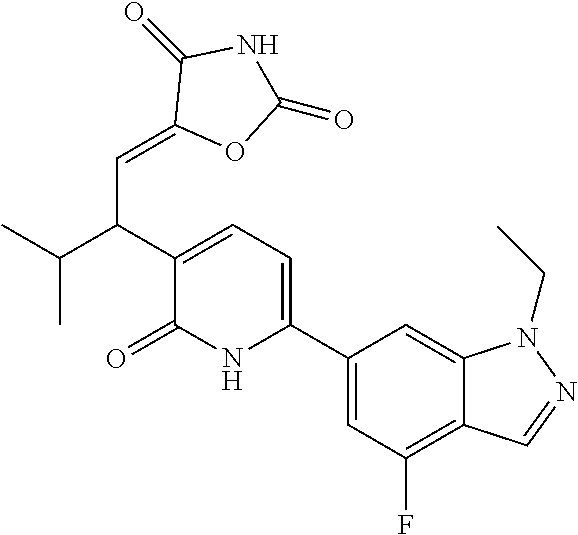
C1(C2=CC=C(C(C(C)C)C=C3OC(=O)NC3=O)C(=O)N2)=CC(F)=C2C(=C1)N(CC)N=C2
